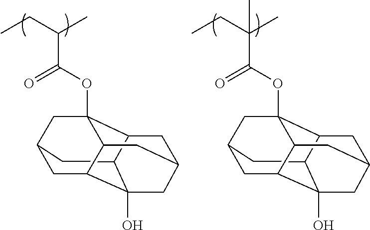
C12CC3CC4C1(O)CC1CC2C(OC(C(CC)C)=O)(C3)C4C1.C12CC3CC4C1(O)CC1CC2C(OC(C(CC)(C)C)=O)(C3)C4C1
